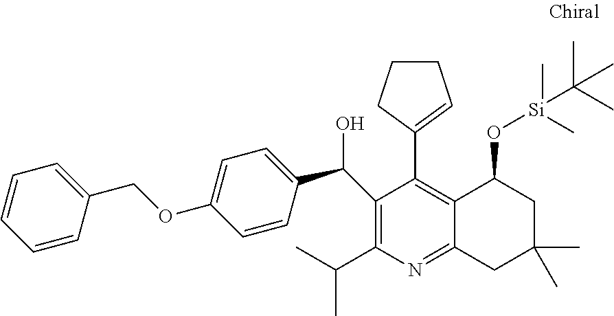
C1(C(C2=CC=C(OCC3=CC=CC=C3)C=C2)O)=C(C(C)C)N=C2C(=C1C1=CCCC1)C(O[Si](C)(C)C(C)(C)C)CC(C)(C)C2
